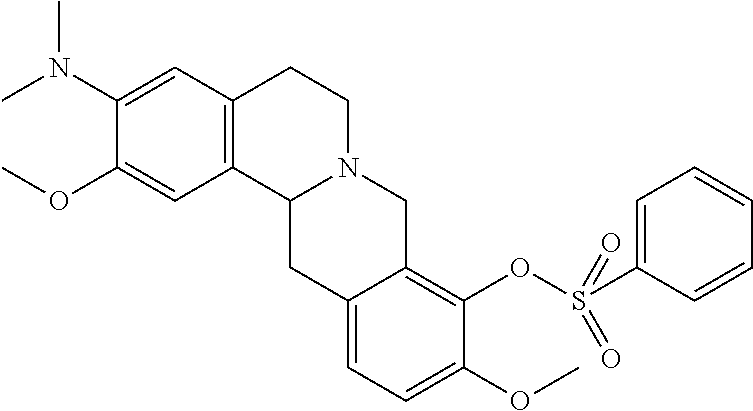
C1(OC)=CC2=C(C=C1N(C)C)CCN1C2CC2=CC=C(OC)C(OS(C3=CC=CC=C3)(=O)=O)=C2C1
